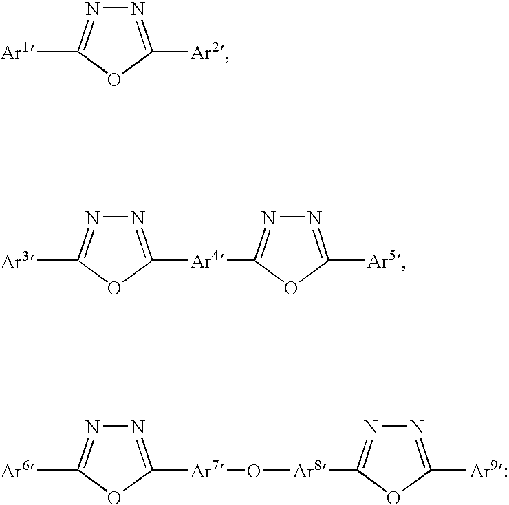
N1=C([Ar2])OC([Ar1])=N1.N1=C([Ar4]C2=NN=C([Ar5])O2)OC([Ar3])=N1.N1=C([Ar7]O[Ar8]C2=NN=C([Ar9:])O2)OC([Ar6])=N1
